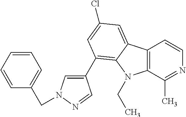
C12=C(C(C)=NC=C1)N(CC)C1=C(C3=CN(CC4=CC=CC=C4)N=C3)C=C(Cl)C=C21
